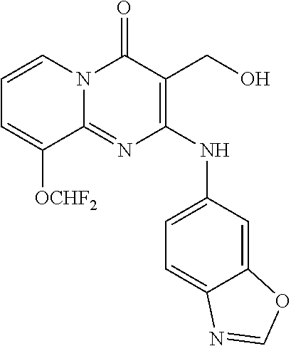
C1=CN2C(=NC(NC3=CC=C4C(=C3)OC=N4)=C(CO)C2=O)C([OCHF2])=C1
